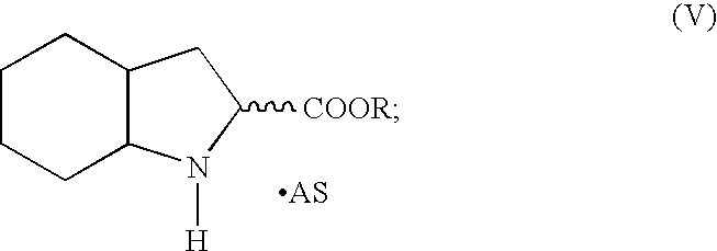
C1CCC2C(C1)CC([COOR])N2[H]
